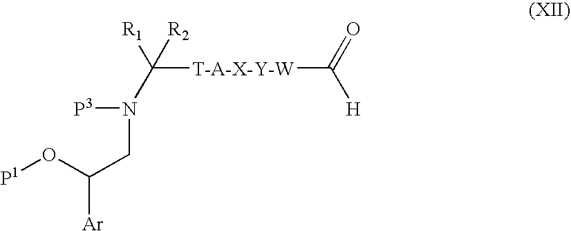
C([T-A-X-Y-W]C(=O)[H])([R1])([R2])N([P3])CC(O[P1])[Ar]
